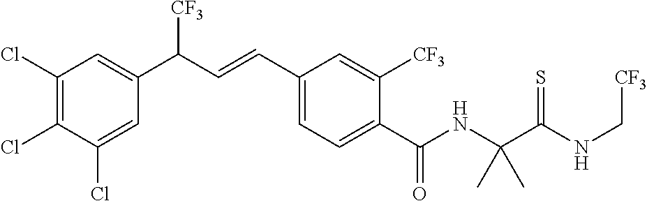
C1(Cl)=C(Cl)C(Cl)=CC(C(C=CC2=CC=C(C(NC(C(NC[CF3])=S)(C)C)=O)C([CF3])=C2)[CF3])=C1
